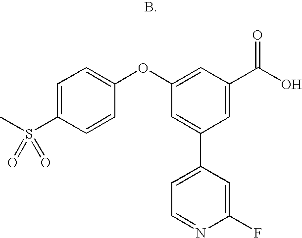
C1=C(S(C)(=O)=O)C=CC(OC2=CC(C(O)=O)=CC(C3=CC=NC(F)=C3)=C2)=C1
